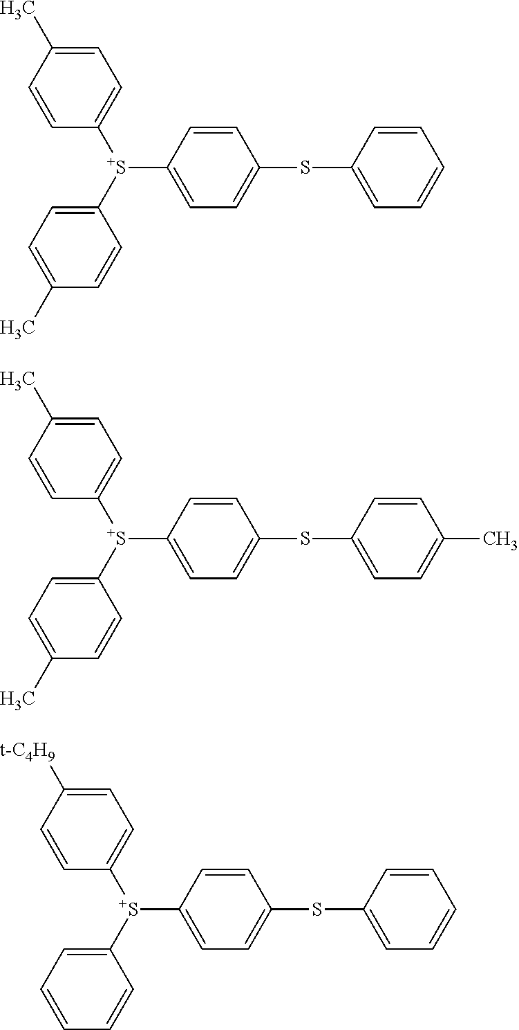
C1=CC(C)=CC=C1[S+](C1=CC=C(C)C=C1)C1=CC=C(SC2=CC=CC=C2)C=C1.C1=CC(C)=CC=C1[S+](C1=CC=C(C)C=C1)C1=CC=C(SC2=CC=C(C)C=C2)C=C1.C1=CC([t-C4H9])=CC=C1[S+](C1=CC=CC=C1)C1=CC=C(SC2=CC=CC=C2)C=C1
